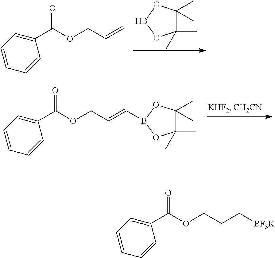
C1(C(OCC=C)=O)=CC=CC=C1.C1(C)(C)C(C)(C)OBO1.C1(C(OCC=CB2OC(C)(C)C(C)(C)O2)=O)=CC=CC=C1.C1(C(OCCC[BF3K])=O)=CC=CC=C1
